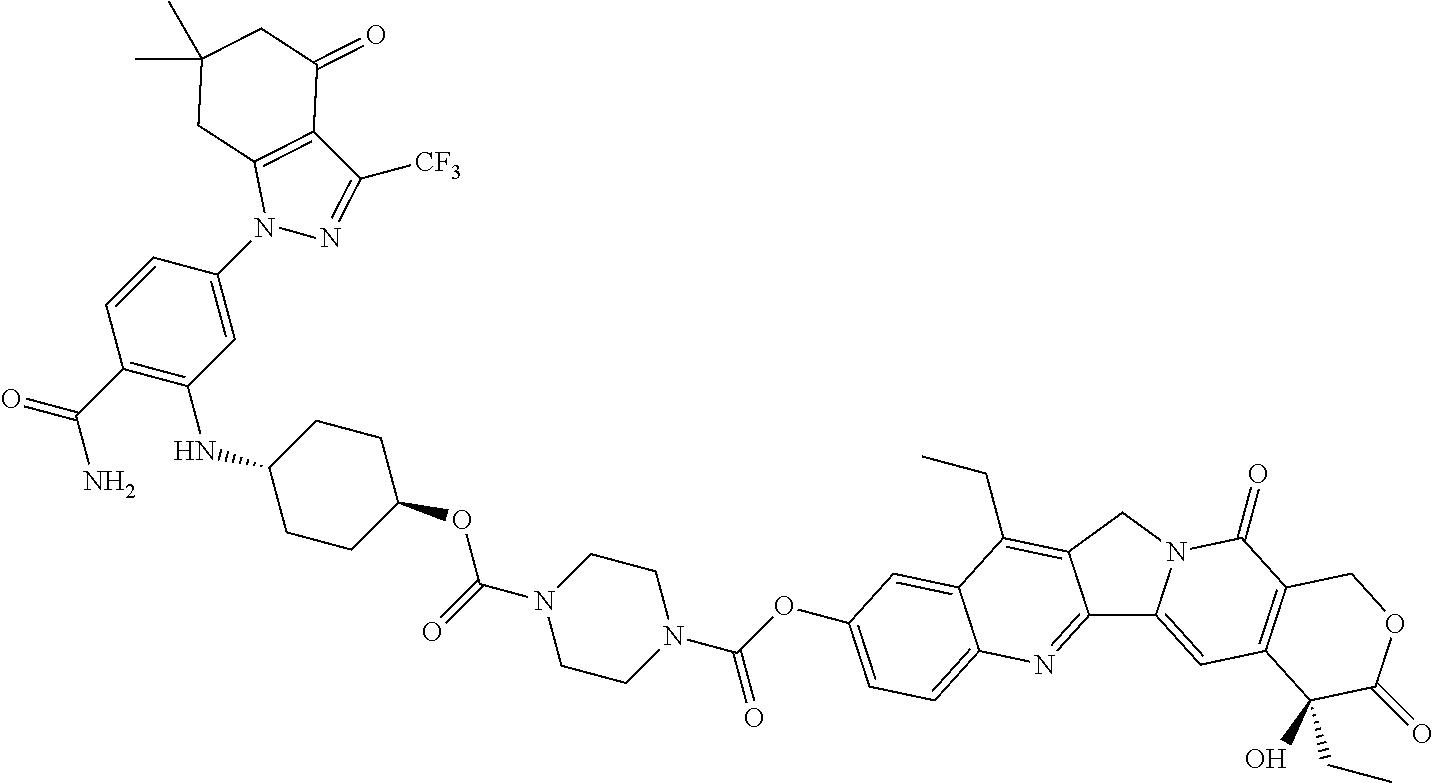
C12=NC3=CC=C(OC(N4CCN(C(OC5CCC(NC6=C(C(N)=O)C=CC(N7N=C([CF3])C8=C7CC(C)(C)CC8=O)=C6)CC5)=O)CC4)=O)C=C3C(CC)=C1CN1C2=CC2=C(C1=O)COC(=O)C2(O)CC
